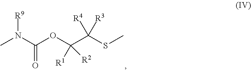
CN(C(OC(C(SC)([R4])[R3])([R2])[R1])=O)[R9]
